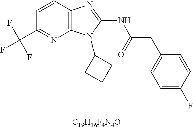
C1=CC2=C(N=C1C(F)(F)F)N(C1CCC1)C(NC(CC1=CC=C(F)C=C1)=O)=N2.[C19H16F4N4O]
